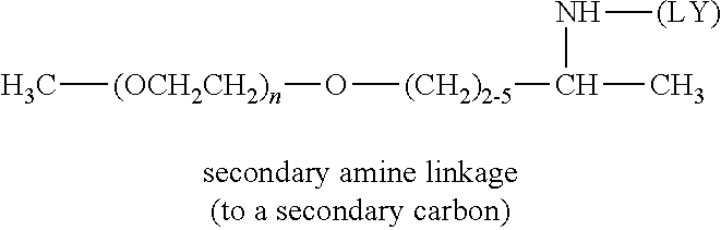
C[(OCH2CH2)n]O[(CH2)2-5]C(C)N[(LY)]
